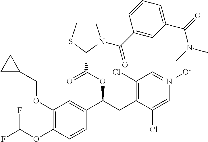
O(C1=C(OC(F)F)C=CC(C(OC(=O)C2SCCN2C(C2=CC(C(=O)N(C)C)=CC=C2)=O)CC2=C(Cl)C=[N+]([O-])C=C2Cl)=C1)CC1CC1
